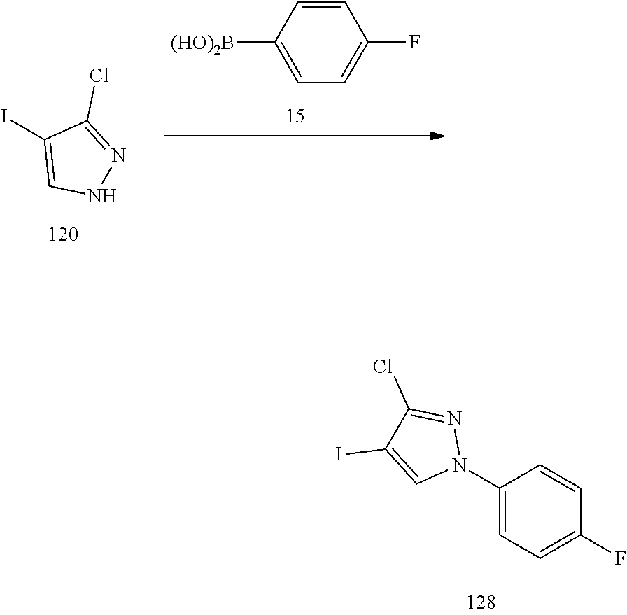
C1=C(F)C=CC([(HO)2B])=C1.IC1=CNN=C1Cl.C1=CC(N2N=C(Cl)C(I)=C2)=CC=C1F
